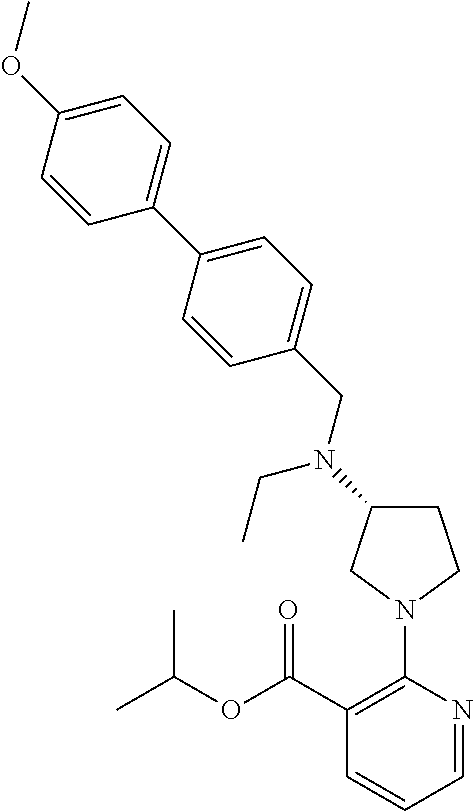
C1=NC(N2CC(N(CC3=CC=C(C4=CC=C(OC)C=C4)C=C3)CC)CC2)=C(C(OC(C)C)=O)C=C1
